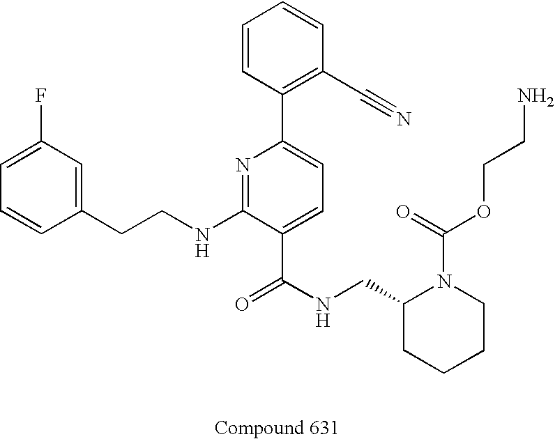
C1=CC(CCNC2=NC(C3=C(C#N)C=CC=C3)=CC=C2C(NCC2CCCCN2C(=O)OCCN)=O)=CC(F)=C1
